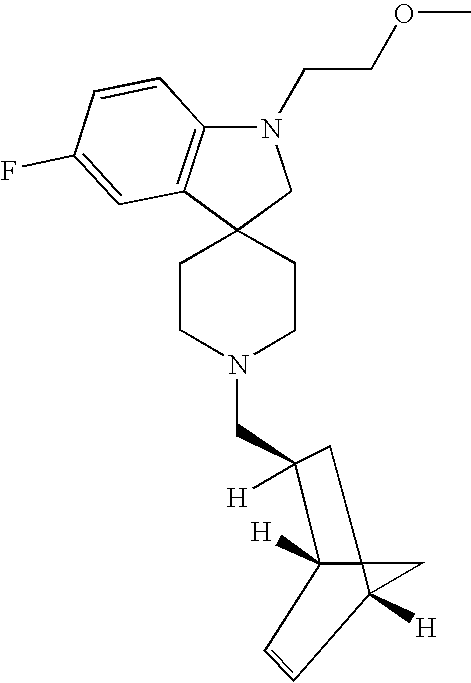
C123C([H])(C(CN4CCC5(CC4)CN(CCOC)C4=C5C=C(F)C=C4)([H])C1)C=CC2([H])C3
